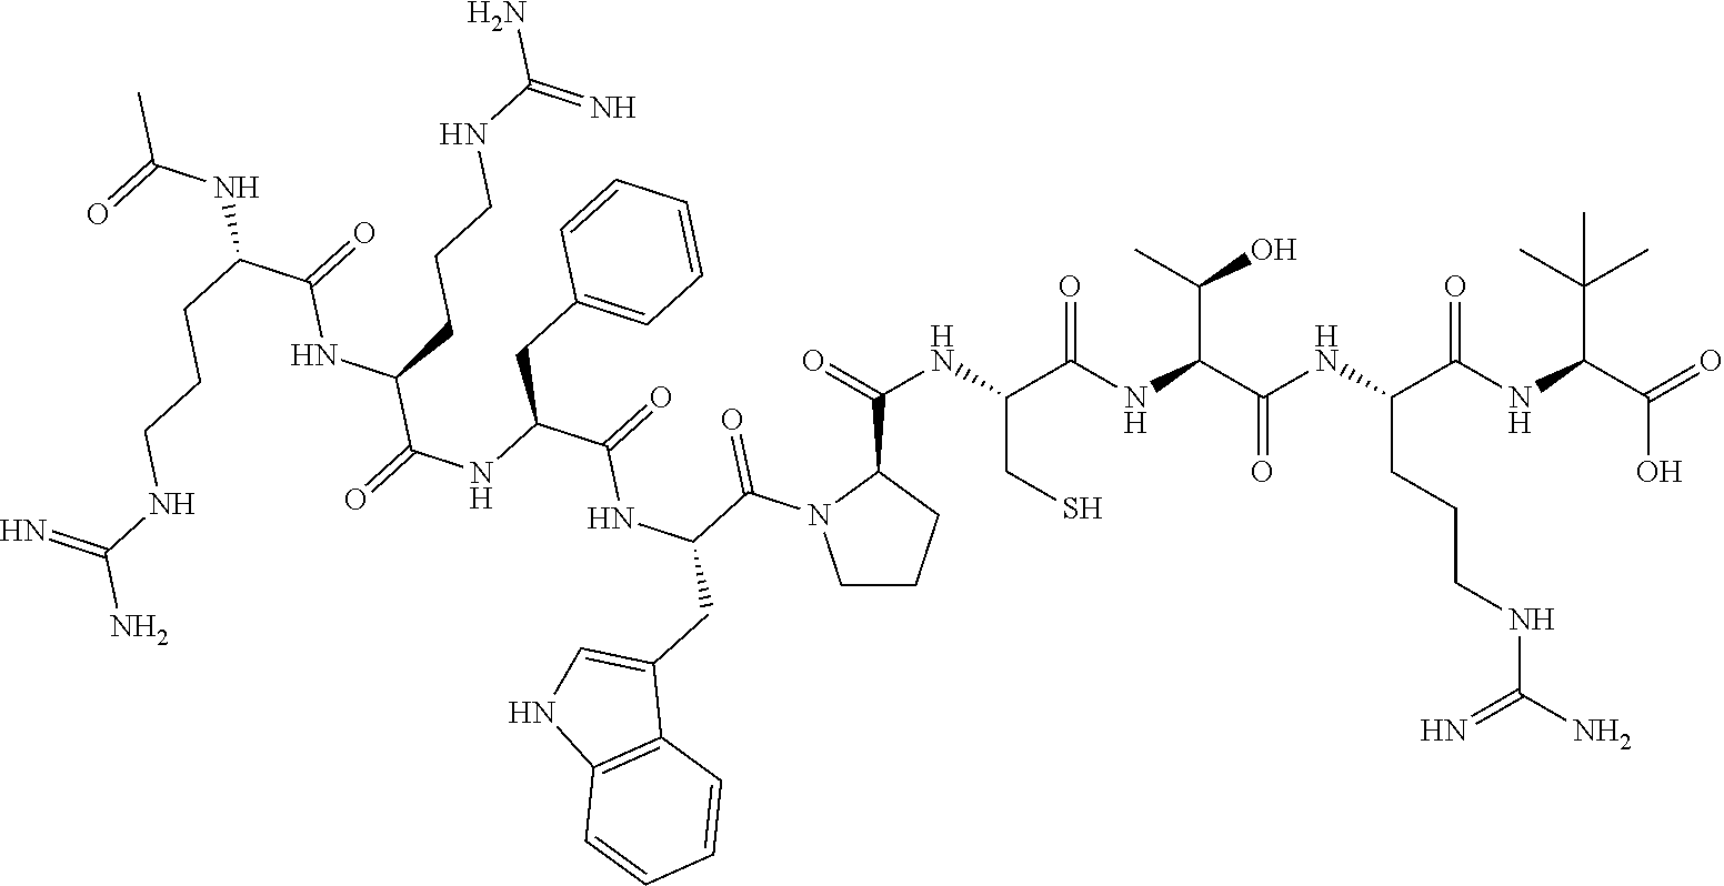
C1CCC(C(NC(C(NC(C(NC(C(NC(C(=O)O)C(C)(C)C)=O)CCCNC(N)=N)=O)C(C)O)=O)CS)=O)N1C(=O)C(NC(=O)C(CC1=CC=CC=C1)NC(=O)C(CCCNC(N)=N)NC(=O)C(NC(=O)C)CCCNC(N)=N)CC1=CNC2=C1C=CC=C2
